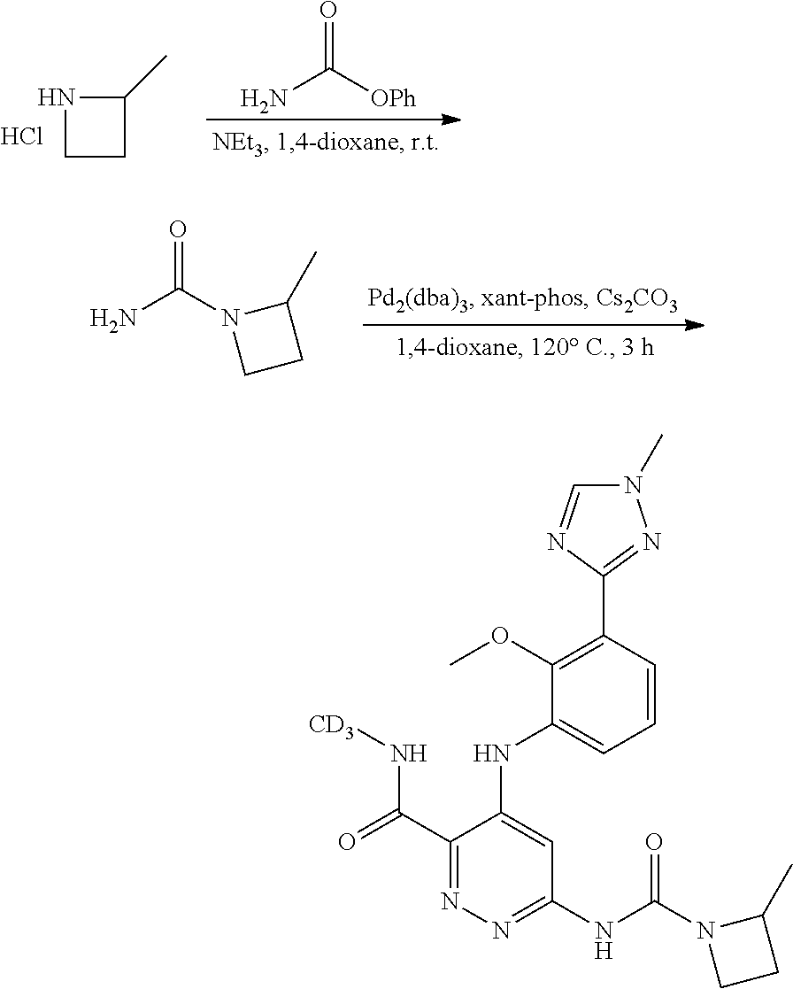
N1CCC1C.Cl.NC([OPh])=O.NC(N1CCC1C)=O.C1(OC)=C(C2=NN(C)C=N2)C=CC=C1NC1=CC(NC(N2CCC2C)=O)=NN=C1C(=O)N[CD3]
